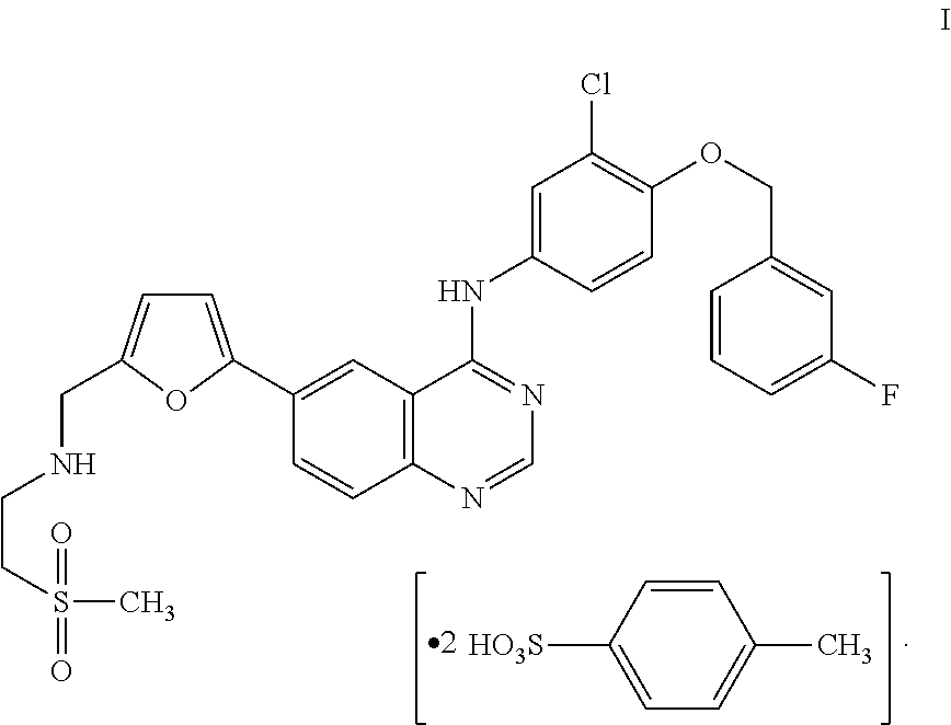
C1=C(NC2=NC=NC3=C2C=C(C2=CC=C(CNCCS(=O)(=O)C)O2)C=C3)C=CC(OCC2=CC(F)=CC=C2)=C1Cl.C1=CC([HO3S])=CC=C1C
